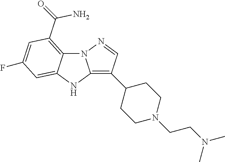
N12C3=C(C(N)=O)C=C(F)C=C3NC1=C(C1CCN(CCN(C)C)CC1)C=N2
